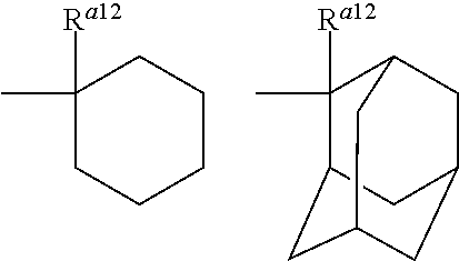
C1(C)([Ra12])CCCCC1.CC1([Ra12])C2CC3CC(CC1C3)C2
